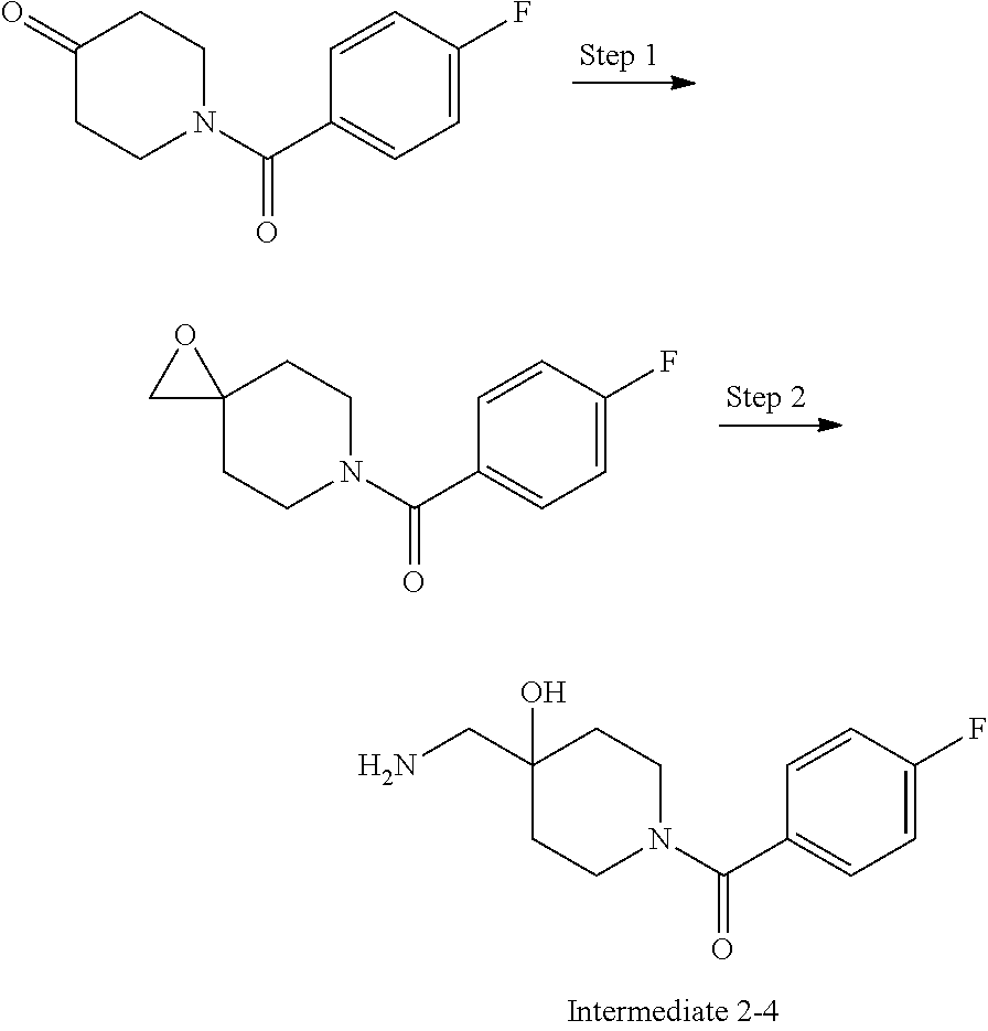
C1(CN)(O)CCN(C(C2=CC=C(F)C=C2)=O)CC1.C1(=O)CCN(C(C2=CC=C(F)C=C2)=O)CC1.C12(CCN(C(C3=CC=C(F)C=C3)=O)CC1)OC2
